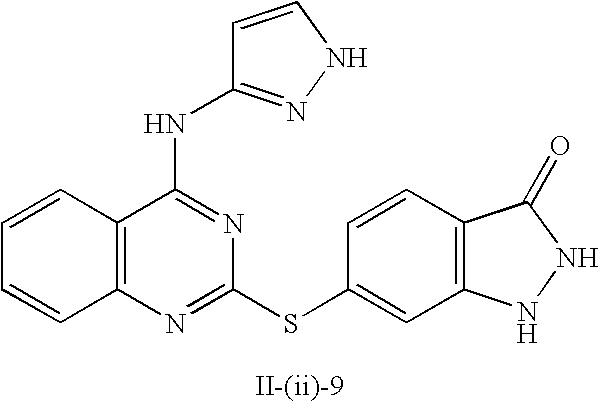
C12=C(N=C(SC3=CC4=C(C=C3)C(=O)NN4)N=C1NC1=NNC=C1)C=CC=C2
